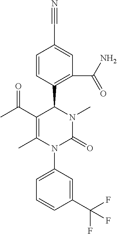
N#CC1=CC(C(=O)N)=C(C2N(C)C(=O)N(C3=CC=CC(C(F)(F)F)=C3)C(C)=C2C(C)=O)C=C1
